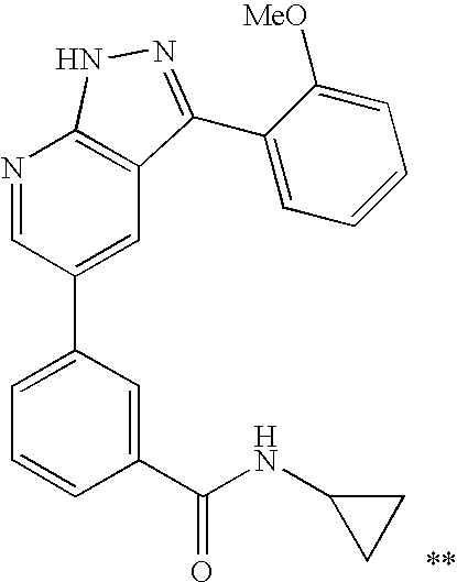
N1=CC(C2=CC=CC(C(NC3CC3)=O)=C2)=CC2=C1NN=C2C1=CC=CC=C1[MeO]
